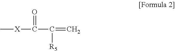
C[X]C(C(=C)[R5])=O
